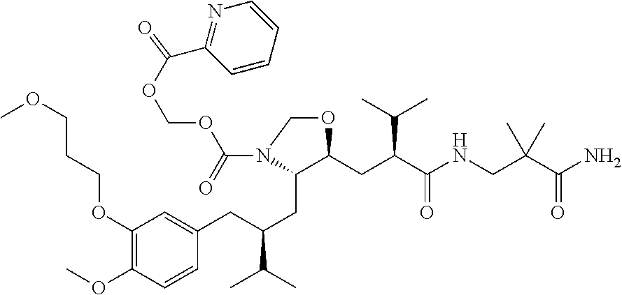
C1(OCCCOC)=C(OC)C=CC(CC(CC2C(CC(C(NCC(C(N)=O)(C)C)=O)C(C)C)OCN2C(=O)OCOC(C2=NC=CC=C2)=O)C(C)C)=C1
